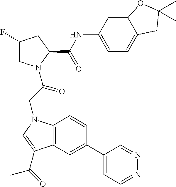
C12=C(C=C(C3=CC=NN=C3)C=C1)C(C(=O)C)=CN2CC(N1CC(F)CC1C(NC1=CC=C2C(=C1)OC(C)(C)C2)=O)=O
